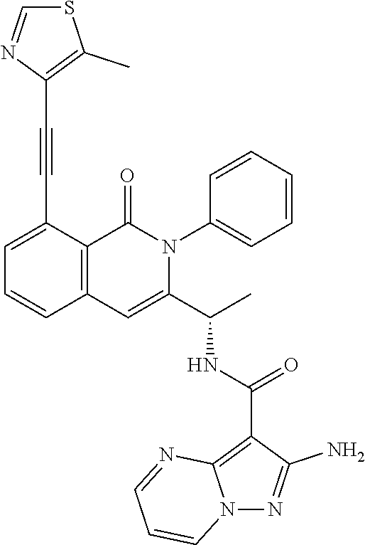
C1=C(C#CC2=C(C)SC=N2)C2=C(C=C1)C=C(C(C)NC(C1=C3N(N=C1N)C=CC=N3)=O)N(C1=CC=CC=C1)C2=O
